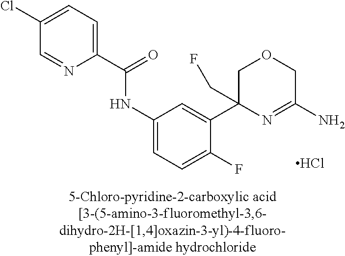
Cl.C1OCC(N)=NC1(C1=CC(NC(C2=CC=C(Cl)C=N2)=O)=CC=C1F)CF
